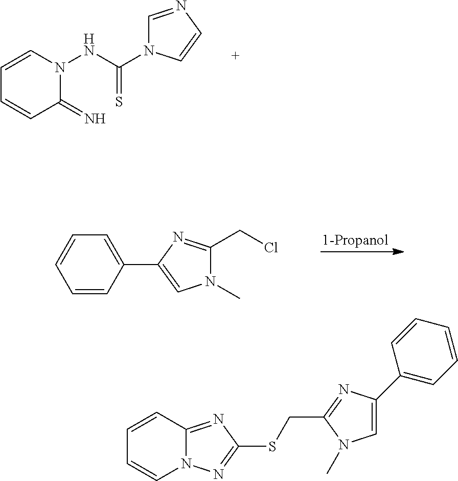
C1(=N)N(NC(N2C=NC=C2)=S)C=CC=C1.C1=CC(C2=CN(C)C(CCl)=N2)=CC=C1.C1=CC2=NC(SCC3=NC(C4=CC=CC=C4)=CN3C)=NN2C=C1
